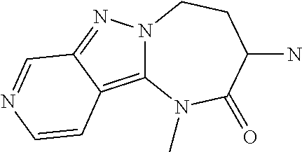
C12=C3C(=NN1CCC(N)C(=O)N2C)C=NC=C3
